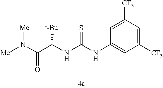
[Me]N(C(C(NC(NC1=CC([CF3])=CC([CF3])=C1)=S)[t-Bu])=O)[Me]
